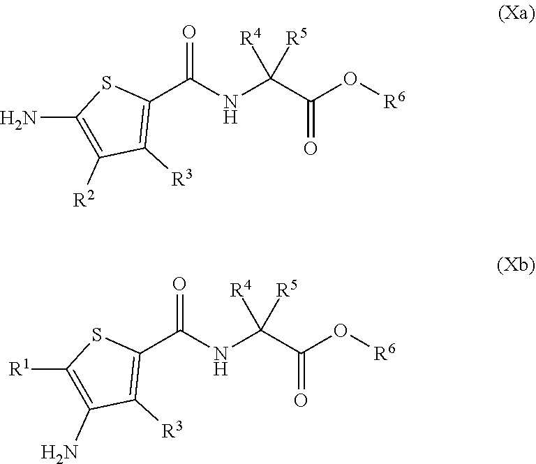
C(C(=O)O[R6])(NC(C1=C([R3])C([R2])=C(N)S1)=O)([R4])[R5].C(C(=O)O[R6])(NC(C1=C([R3])C(N)=C([R1])S1)=O)([R4])[R5]
